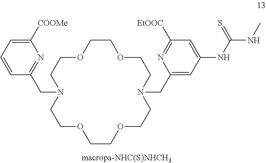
C1([COOMe])=CC=CC(CN2CCOCCOCCN(CC3=CC(NC(NC)=S)=CC([EtOOC])=N3)CCOCCOCC2)=N1
